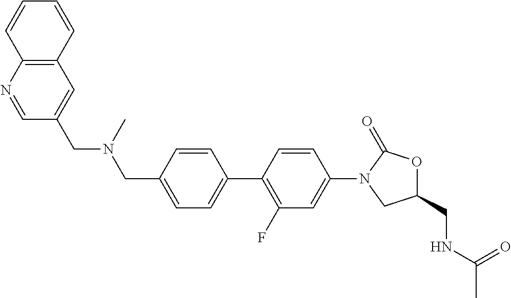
C1=C(CN(C)CC2=CC3=C(N=C2)C=CC=C3)C=CC(C2=C(F)C=C(N3CC(CNC(=O)C)OC3=O)C=C2)=C1
